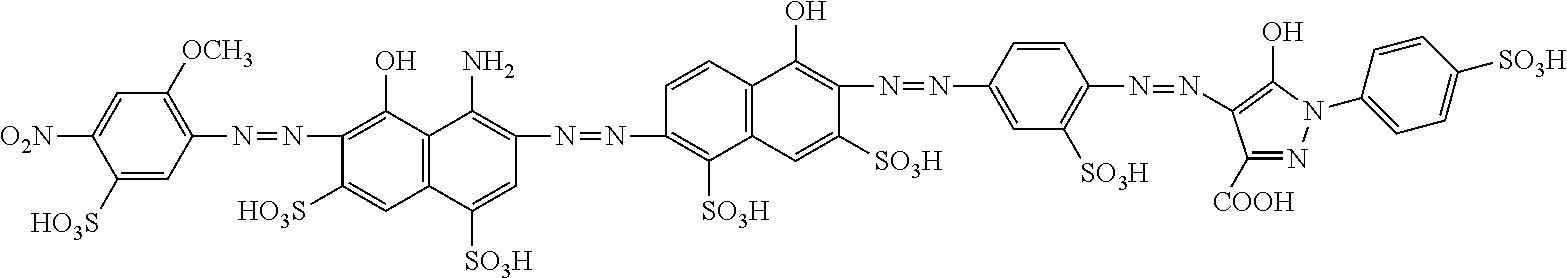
C1([HO3S])=CC(N=NC2=C(O)C3=C(C=C2[HO3S])C([SO3H])=CC(N=NC2=C([SO3H])C4=C(C=C2)C(O)=C(N=NC2=CC([SO3H])=C(N=NC5=C(O)N(C6=CC=C([SO3H])C=C6)N=C5[COOH])C=C2)C([SO3H])=C4)=C3N)=C([OCH3])C=C1[O2N]
